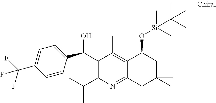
C1(C(C2=CC=C(C(F)(F)F)C=C2)O)=C(C(C)C)N=C2C(=C1C)C(O[Si](C)(C)C(C)(C)C)CC(C)(C)C2
